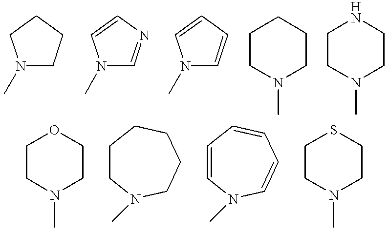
N1(C)CCCC1.N1(C)C=NC=C1.N1(C)C=CC=C1.C1CN(C)CCC1.C1CN(C)CCN1.C1CN(C)CCO1.C1CCCCCN1C.C1=CC=CC=CN1C.C1CN(C)CCS1
